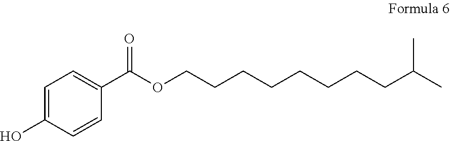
C1=CC(O)=CC=C1C(OCCCCCCCCC(C)C)=O
